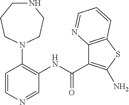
C1=NC=CC(N2CCNCCC2)=C1NC(C1=C(N)SC2=C1N=CC=C2)=O
